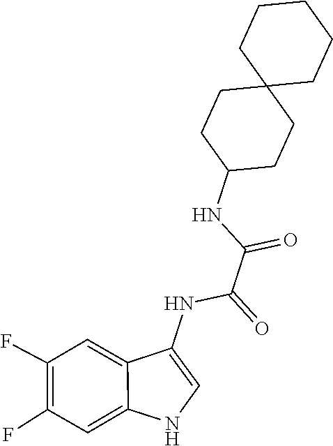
C(C(NC1=CNC2=CC(F)=C(F)C=C21)=O)(NC1CCC2(CC1)CCCCC2)=O
